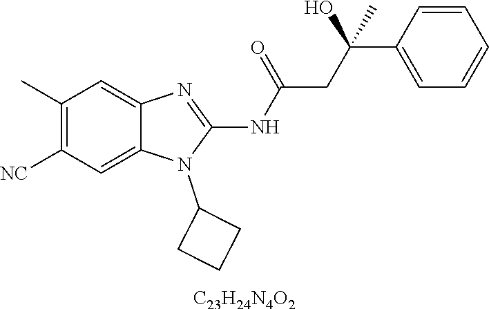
C1(C)=C([NC])C=C2C(=C1)N=C(NC(CC(C1=CC=CC=C1)(O)C)=O)N2C1CCC1.[C23H24N4O2]
